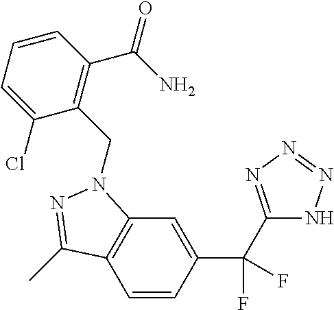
C1=CC(C(C2=NN=NN2)(F)F)=CC2=C1C(C)=NN2CC1=C(C(N)=O)C=CC=C1Cl
